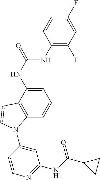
C1=C(NC(=O)NC2=C(F)C=C(F)C=C2)C2=C(C=C1)N(C1=CC(NC(C3CC3)=O)=NC=C1)C=C2
